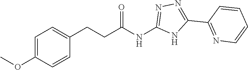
C1=C(OC)C=CC(CCC(NC2=NN=C(C3=NC=CC=C3)N2)=O)=C1
